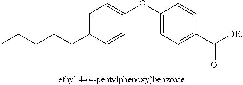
C1=C(CCCCC)C=CC(OC2=CC=C(C([OEt])=O)C=C2)=C1
